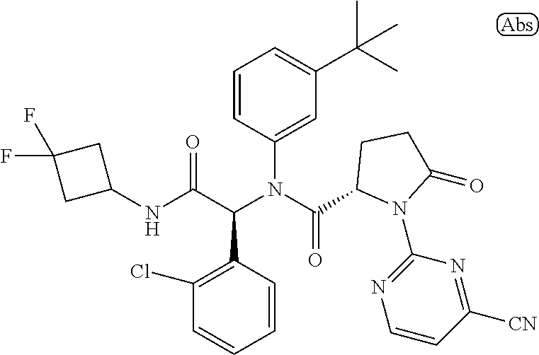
C1=CC(C(C(NC2CC(F)(F)C2)=O)N(C(=O)C2N(C3=NC=CC([CN])=N3)C(=O)CC2)C2=CC(C(C)(C)C)=CC=C2)=C(Cl)C=C1
